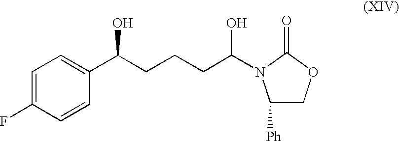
C(CC(C1=CC=C(F)C=C1)O)CC(O)N1C([Ph])COC1=O
